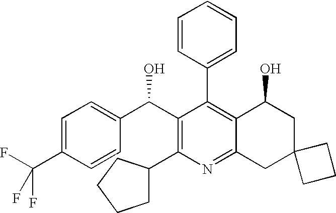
C1=C(C(F)(F)F)C=CC(C(C2=C(C3CCCC3)N=C3C(=C2C2=CC=CC=C2)C(O)CC2(C3)CCC2)O)=C1
